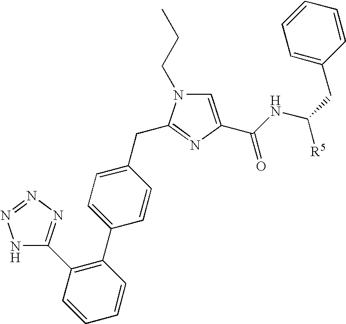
C1=C(C(NC(CC2=CC=CC=C2)[R5])=O)N=C(CC2=CC=C(C3=C(C4=NN=NN4)C=CC=C3)C=C2)N1CCC
